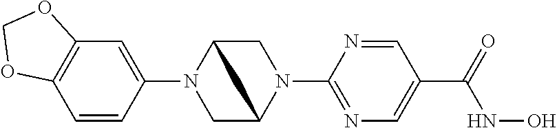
C1=CC(N2CC3N(C4=NC=C(C(=O)NO)C=N4)CC2C3)=CC2=C1OCO2
